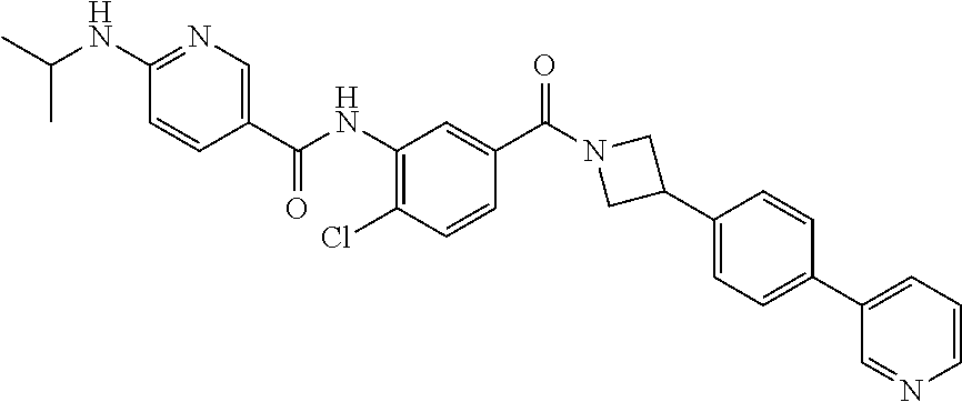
CC(C)NC1=NC=C(C(NC2=C(Cl)C=CC(C(N3CC(C4=CC=C(C5=CC=CN=C5)C=C4)C3)=O)=C2)=O)C=C1
